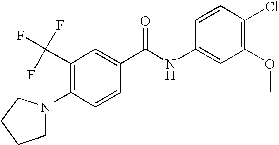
C1=CC(NC(C2=CC(C(F)(F)F)=C(N3CCCC3)C=C2)=O)=CC(OC)=C1Cl
